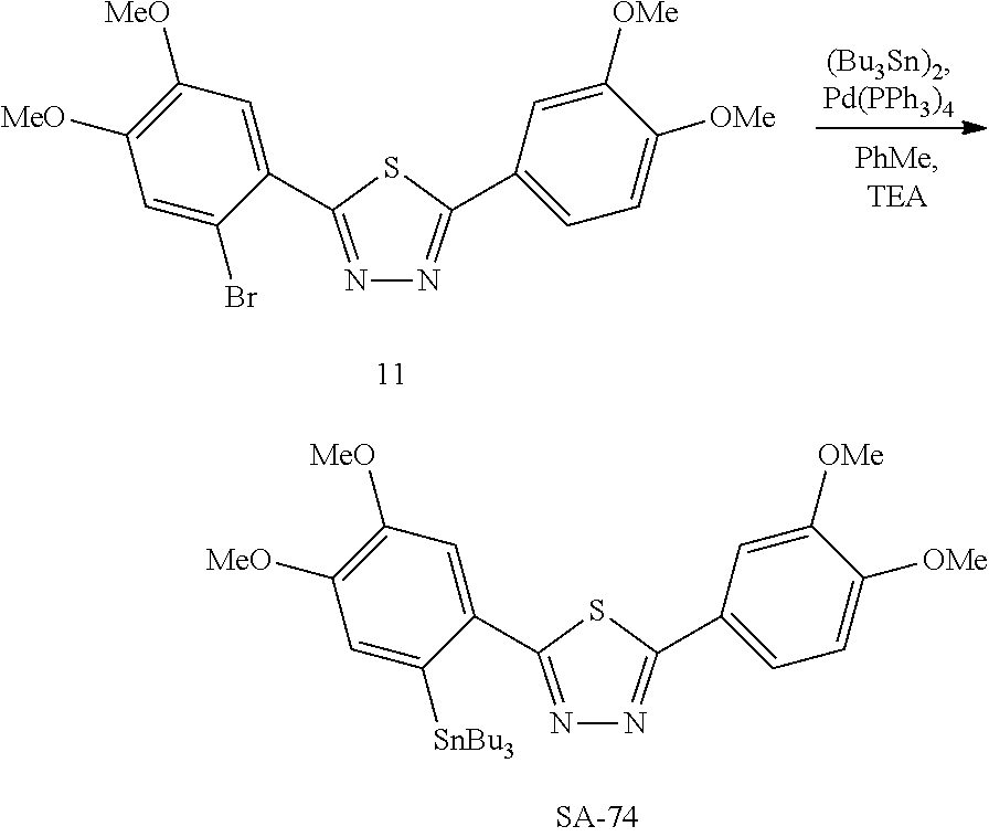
N1=C(C2=CC=C([OMe])C([OMe])=C2)SC(C2=CC([MeO])=C([MeO])C=C2Br)=N1.N1=C(C2=CC=C([OMe])C([OMe])=C2)SC(C2=CC([MeO])=C([MeO])C=C2[SnBu3])=N1
